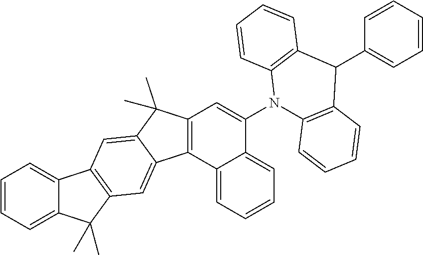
C12=CC=CC=C1C(C)(C)C1=C2C=C2C(C)(C)C3=C(C2=C1)C1=CC=CC=C1C(N1C2=C(C=CC=C2)C(C2=CC=CC=C2)C2=C1C=CC=C2)=C3
